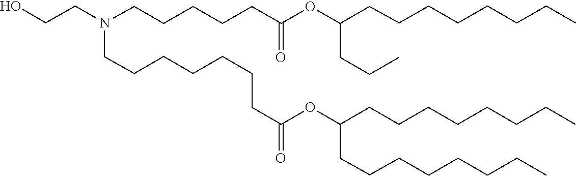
C(C(=O)OC(CCCCCCCC)CCCCCCCC)CCCCCCN(CCO)CCCCCC(=O)OC(CCC)CCCCCCCC
